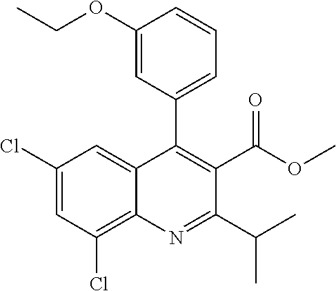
C1(Cl)=CC(Cl)=C2C(=C1)C(C1=CC=CC(OCC)=C1)=C(C(OC)=O)C(C(C)C)=N2
